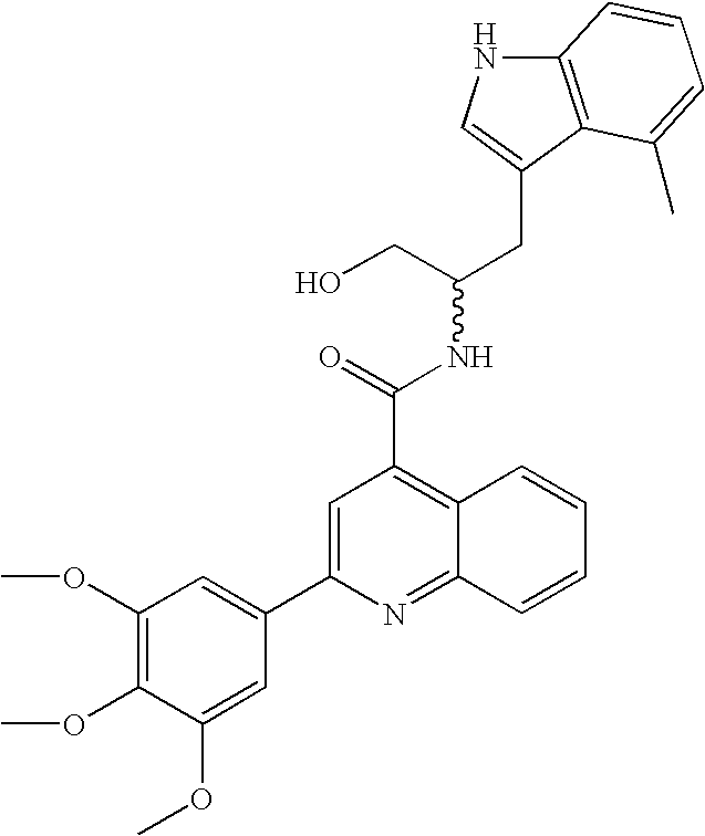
C12=C(C(CC(CO)NC(C3=C4C(=NC(C5=CC(OC)=C(OC)C(OC)=C5)=C3)C=CC=C4)=O)=CN1)C(C)=CC=C2
